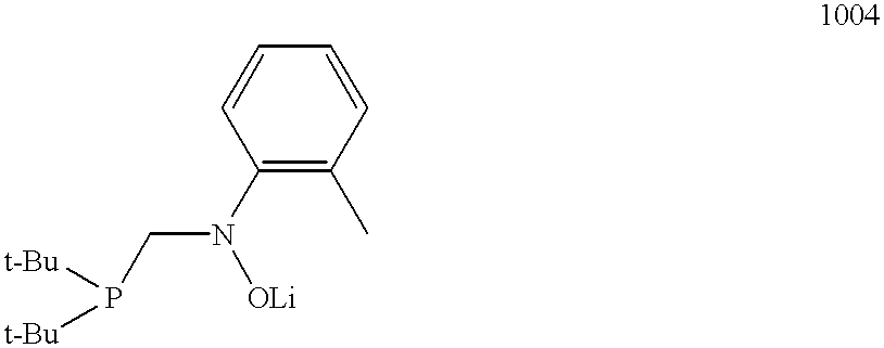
C1(N([OLi])CP([t-Bu])[t-Bu])=C(C)C=CC=C1
